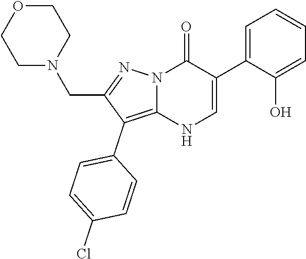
O=C1N2C(=C(C3=CC=C(Cl)C=C3)C(CN3CCOCC3)=N2)NC=C1C1=CC=CC=C1O
